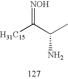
[H31C15]C(C(C)N)=[NOH]
